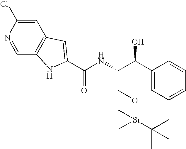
C1=C(Cl)N=CC2=C1C=C(C(NC(C(C1=CC=CC=C1)O)CO[Si](C)(C(C)(C)C)C)=O)N2
